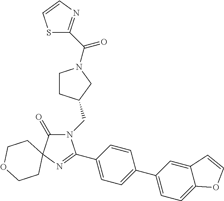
N1(CC2CCN(C(=O)C3=NC=CS3)C2)C(=O)C2(N=C1C1=CC=C(C3=CC=C4C(=C3)C=CO4)C=C1)CCOCC2
